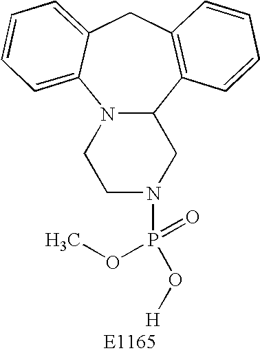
N12C(C3=C(CC4=CC=CC=C14)C=CC=C3)CN(P(O[H])(=O)OC)CC2
